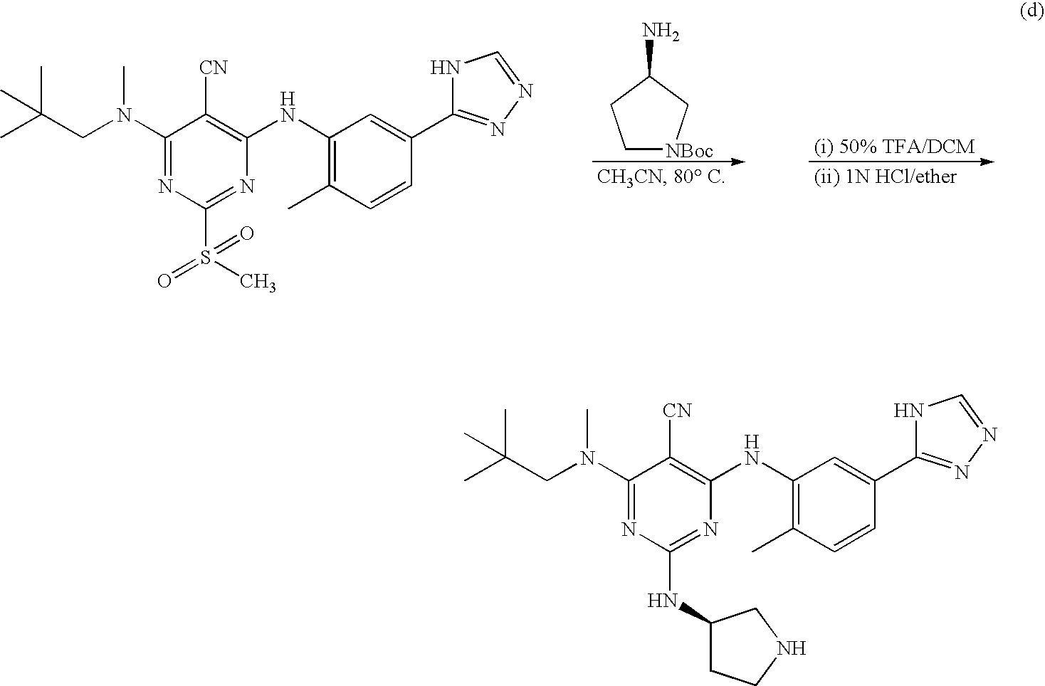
C1[NBoc]CC(N)C1.C1(N(CC(C)(C)C)C)=NC(S(C)(=O)=O)=NC(NC2=C(C)C=CC(C3=NN=CN3)=C2)=C1[CN].C1(N(CC(C)(C)C)C)=NC(NC2CCNC2)=NC(NC2=C(C)C=CC(C3=NN=CN3)=C2)=C1[CN]
